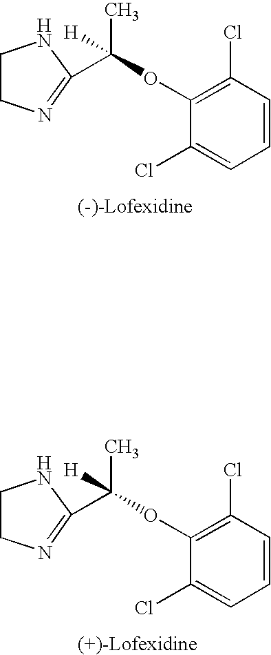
C1CN=C(C(OC2=C(Cl)C=CC=C2Cl)(C)[H])N1.C1CN=C(C(OC2=C(Cl)C=CC=C2Cl)(C)[H])N1
